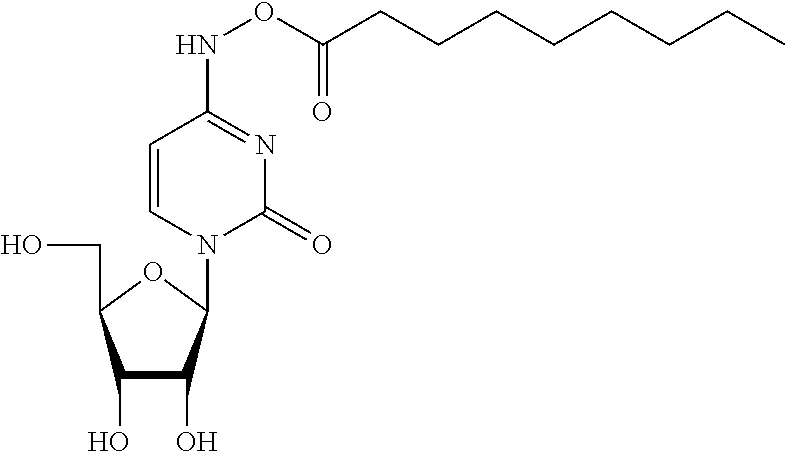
C1(O)C(O)C(N2C(=O)N=C(NOC(CCCCCCCC)=O)C=C2)OC1CO
